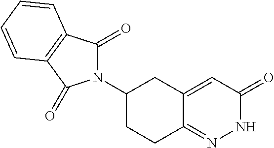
N1(C2CCC3=NNC(=O)C=C3C2)C(=O)C2=C(C1=O)C=CC=C2
